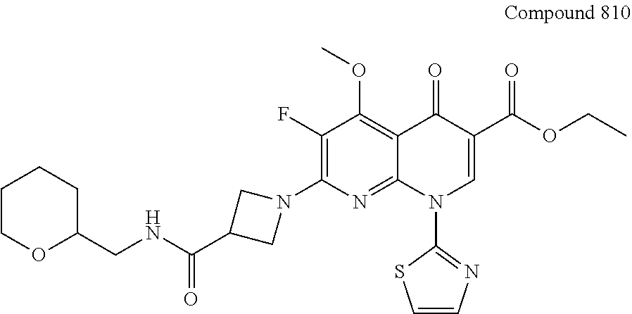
C1(F)=C(N2CC(C(NCC3CCCCO3)=O)C2)N=C2C(=C1OC)C(=O)C(C(OCC)=O)=CN2C1=NC=CS1
